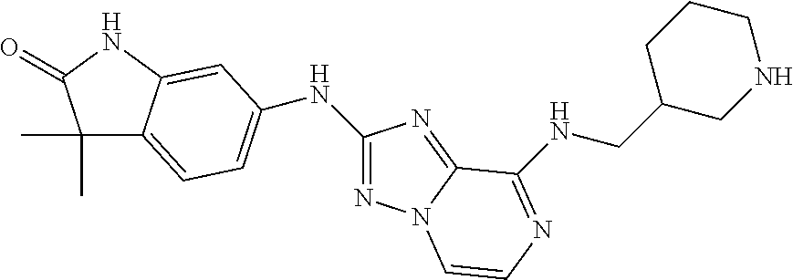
C1(C)(C)C2=CC=C(NC3=NN4C(=N3)C(NCC3CNCCC3)=NC=C4)C=C2NC1=O
